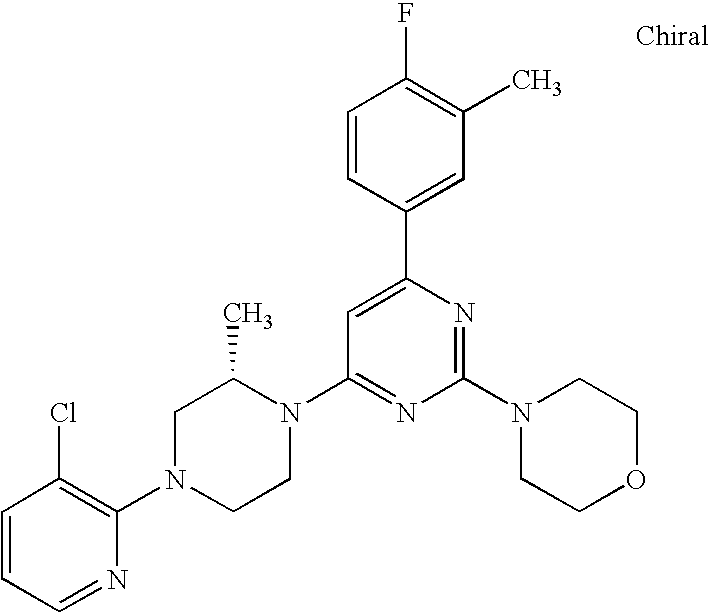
C1=CC=NC(N2CCN(C3=NC(N4CCOCC4)=NC(C4=CC(C)=C(F)C=C4)=C3)C(C)C2)=C1Cl
